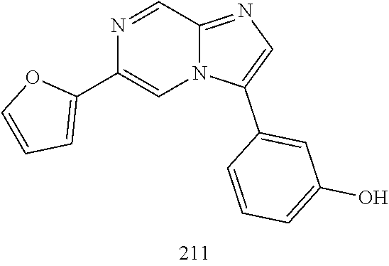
C1(C2=CC(O)=CC=C2)=CN=C2C=NC(C3=CC=CO3)=CN12
